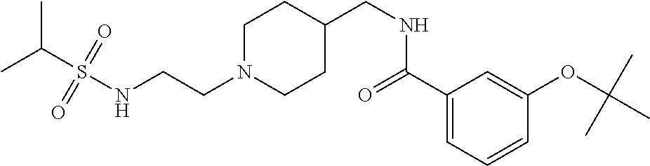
N(CCN1CCC(CNC(C2=CC=CC(OC(C)(C)C)=C2)=O)CC1)S(C(C)C)(=O)=O
